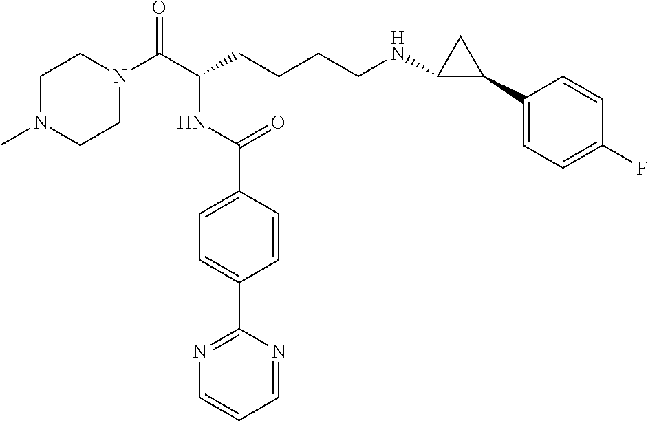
C1N(C)CCN(C(C(CCCCNC2C(C3=CC=C(F)C=C3)C2)NC(C2=CC=C(C3=NC=CC=N3)C=C2)=O)=O)C1
